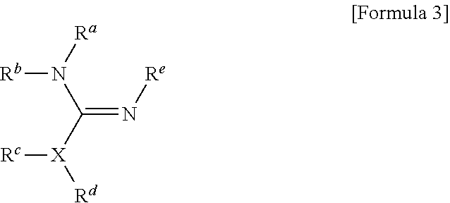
N(C(=N[Re])[X]([Rc])[Rd])([Ra])[Rb]
